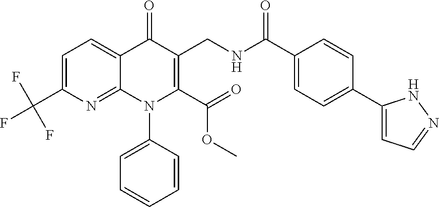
C1=C(C(F)(F)F)N=C2C(=C1)C(=O)C(CNC(C1=CC=C(C3=CC=NN3)C=C1)=O)=C(C(=O)OC)N2C1=CC=CC=C1
